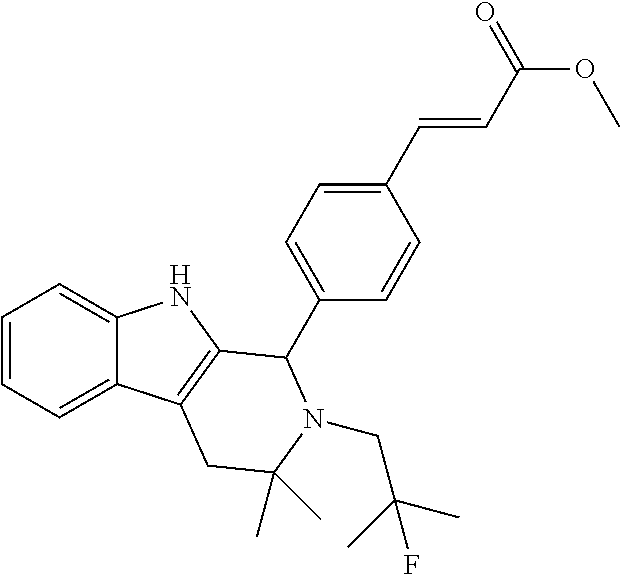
C1=CC=C2C(=C1)NC1=C2CC(C)(C)N(CC(C)(C)F)C1C1=CC=C(C=CC(OC)=O)C=C1
